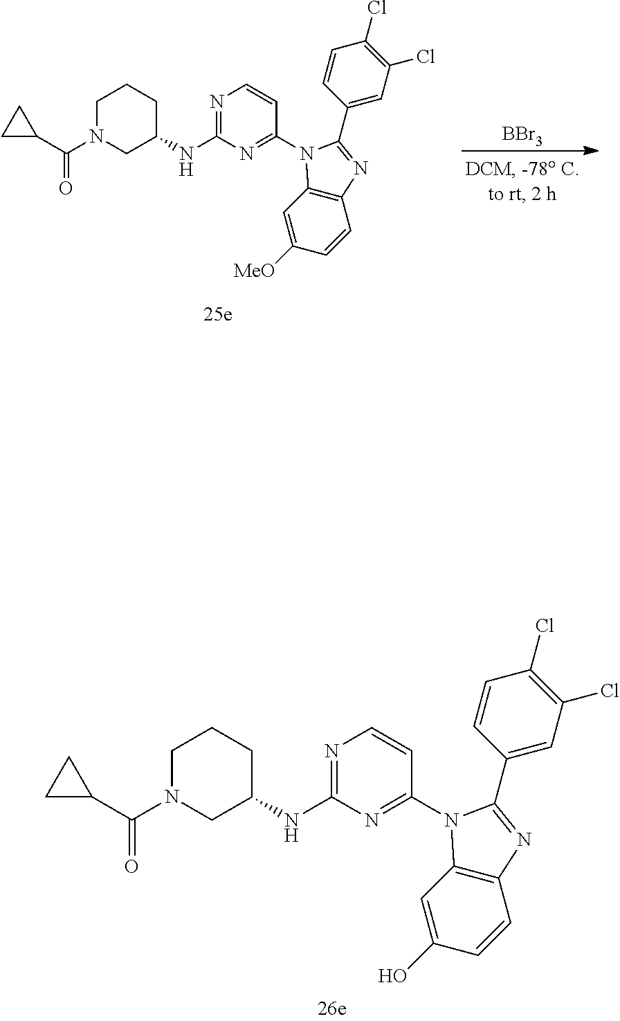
[BBr3].C1N(C(C2CC2)=O)CC(NC2=NC=CC(N3C(C4=CC(Cl)=C(Cl)C=C4)=NC4=C3C=C([MeO])C=C4)=N2)CC1.C1N(C(C2CC2)=O)CC(NC2=NC=CC(N3C(C4=CC(Cl)=C(Cl)C=C4)=NC4=C3C=C(O)C=C4)=N2)CC1
